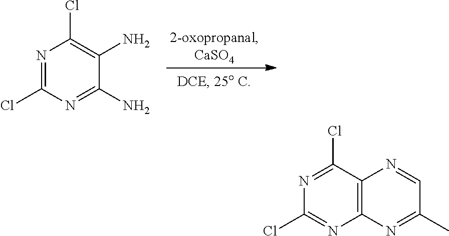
N1=C(Cl)N=C(N)C(N)=C1Cl.N1=C(Cl)C2=C(N=C1Cl)N=C(C)C=N2
